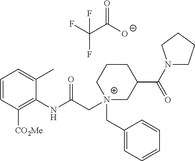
C1=CC([CO2Me])=C(NC(C[N+]2(CC3=CC=CC=C3)CC(C(N3CCCC3)=O)CCC2)=O)C(C)=C1.FC(C([O-])=O)(F)F
